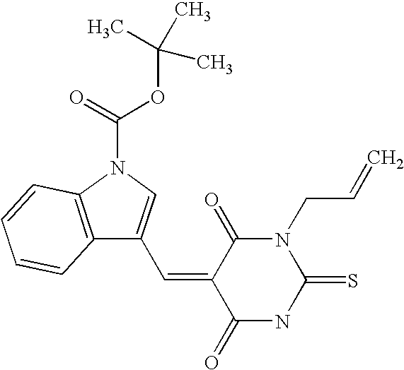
C12=C(N(C(=O)OC(C)(C)C)C=C1C=C1C(=O)NC(=S)N(CC=C)C1=O)C=CC=C2
